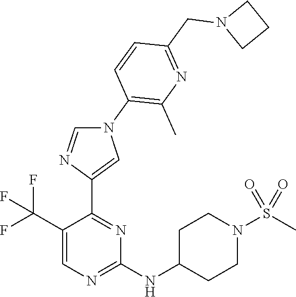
N1(C2=C(C)N=C(CN3CCC3)C=C2)C=NC(C2=NC(NC3CCN(S(C)(=O)=O)CC3)=NC=C2C(F)(F)F)=C1
